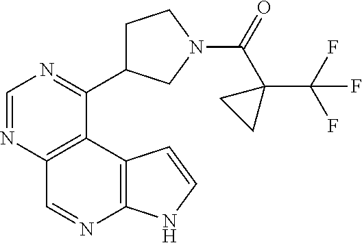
C1=NC2=C(C(C3CCN(C(=O)C4(C(F)(F)F)CC4)C3)=N1)C1=C(N=C2)NC=C1
